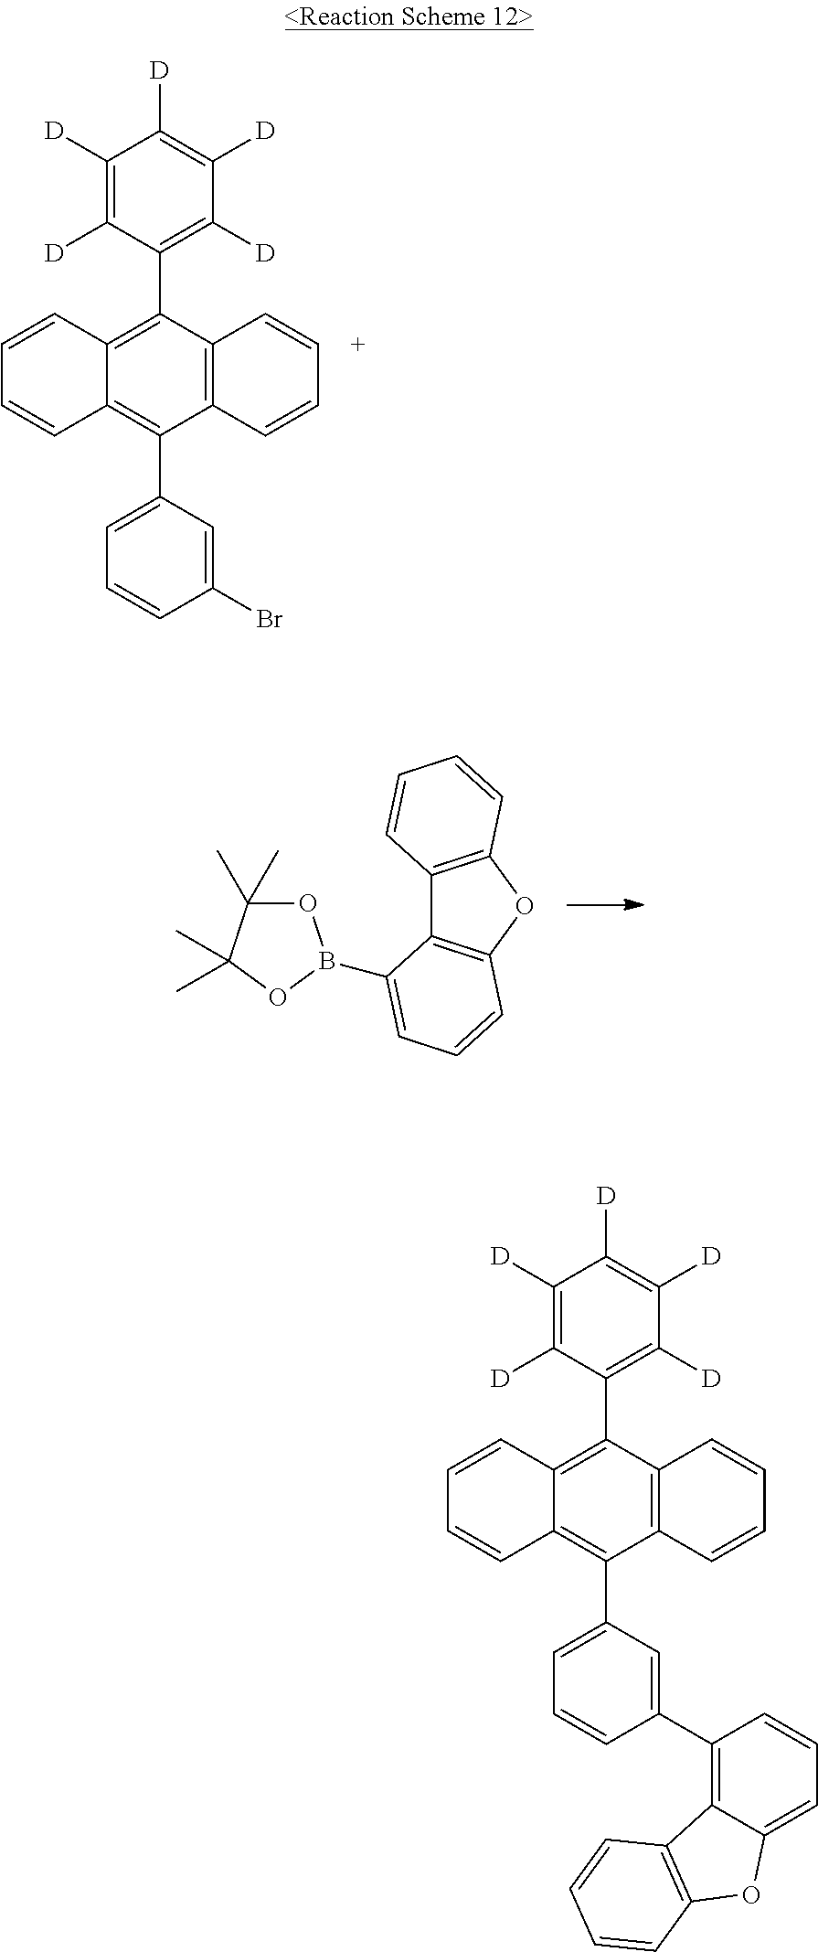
C1([D])=C([D])C(C2=C3C(=C(C4=CC=CC(C5=C6C(=CC=C5)OC5=C6C=CC=C5)=C4)C4=C2C=CC=C4)C=CC=C3)=C([D])C([D])=C1[D].C1([D])=C([D])C(C2=C3C(=C(C4=CC=CC(Br)=C4)C4=C2C=CC=C4)C=CC=C3)=C([D])C([D])=C1[D].C12=C(OC3=C1C(B1OC(C)(C)C(C)(C)O1)=CC=C3)C=CC=C2
